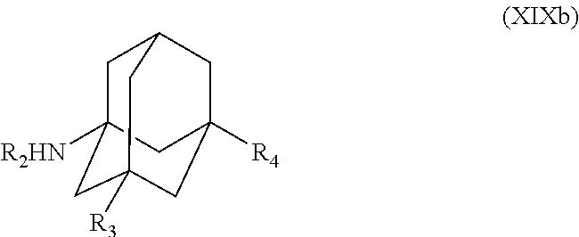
C1C2([R2HN])CC3([R3])CC([R4])(CC1C3)C2
